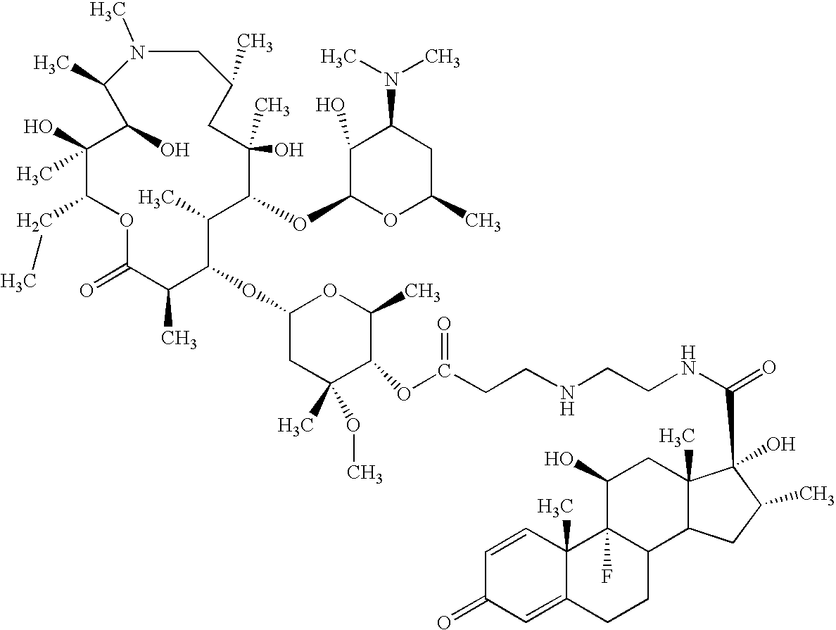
C1(O)(C)C(CC)OC(=O)C(C)C(OC2CC(C)(OC)C(OC(CCNCCNC(C3(O)C4(C)C(C5CCC6=CC(=O)C=CC6(C)C5(F)C(O)C4)CC3C)=O)=O)C(C)O2)C(C)C(OC2C(O)C(N(C)C)CC(C)O2)C(C)(O)CC(C)CN(C)C(C)C1O
